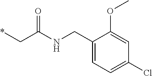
*CC(NCC1=CC=C(Cl)C=C1OC)=O
